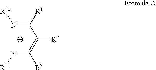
N(C(=C(C(=N[R10])[R1])[R2])[R3])[R11]
